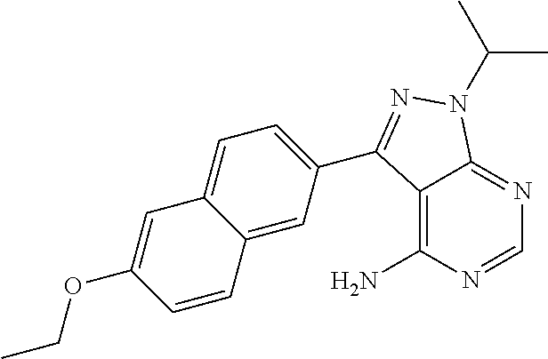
C12=C(N)N=CN=C1N(C(C)C)N=C2C1=CC=C2C(=C1)C=CC(OCC)=C2
